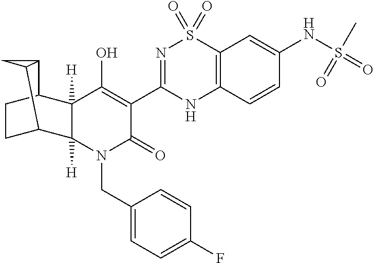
C12([H])C(O)=C(C3=NS(=O)(=O)C4=C(N3)C=CC(NS(=O)(C)=O)=C4)C(=O)N(CC3=CC=C(F)C=C3)C1([H])C1C3C(C2CC1)C3
